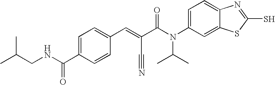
C12=CC(N(C(C(=CC3=CC=C(C(NCC(C)C)=O)C=C3)C#N)=O)C(C)C)=CC=C1N=C(S)S2
